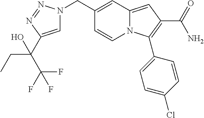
C(N1C=C(C(CC)(O)C(F)(F)F)N=N1)C1=CC2=CC(C(=O)N)=C(C3=CC=C(Cl)C=C3)N2C=C1
